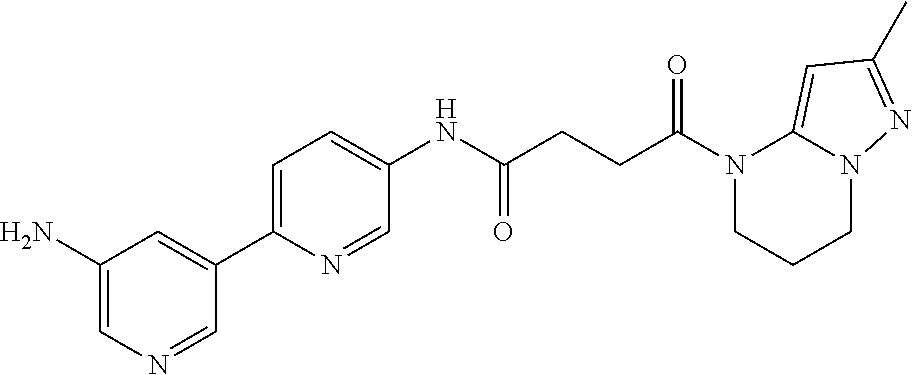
C1(N)=CN=CC(C2=CC=C(NC(CCC(N3CCCN4C3=CC(C)=N4)=O)=O)C=N2)=C1
